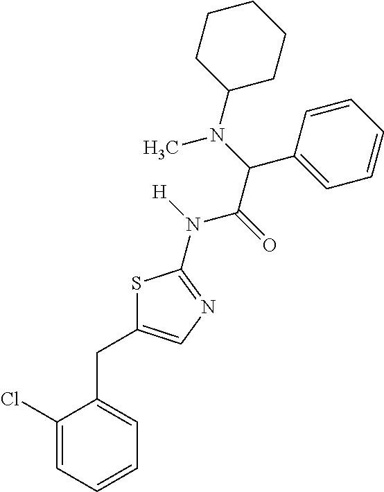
C1(Cl)=CC=CC=C1CC1=CN=C(N([H])C(=O)C(N(C2CCCCC2)C)C2=CC=CC=C2)S1
